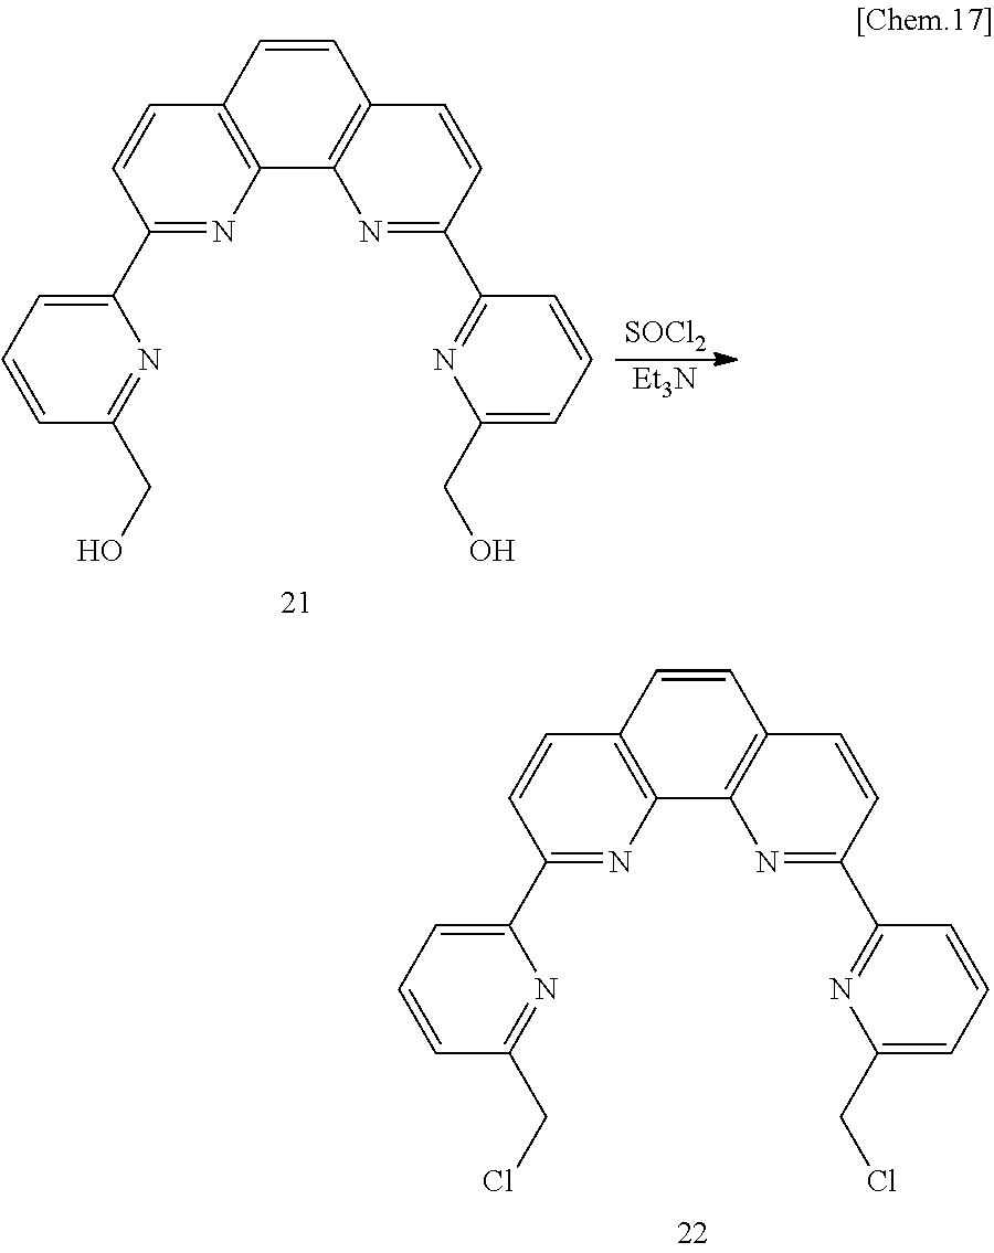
C1(C2=CC=CC(CCl)=N2)=NC2=C(C=C1)C=CC1=C2N=C(C2=NC(CCl)=CC=C2)C=C1.C1(C2=CC=CC(CO)=N2)=NC2=C(C=C1)C=CC1=C2N=C(C2=NC(CO)=CC=C2)C=C1.[SOCl2].[Et3N]
